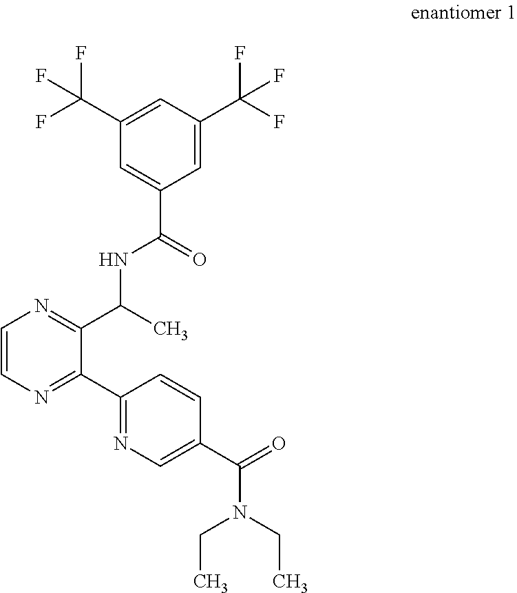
C1(C(F)(F)F)=CC(C(F)(F)F)=CC(C(NC(C)C2=NC=CN=C2C2=NC=C(C(N(CC)CC)=O)C=C2)=O)=C1
